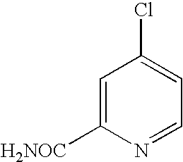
C1=C([H2NOC])N=CC=C1Cl
